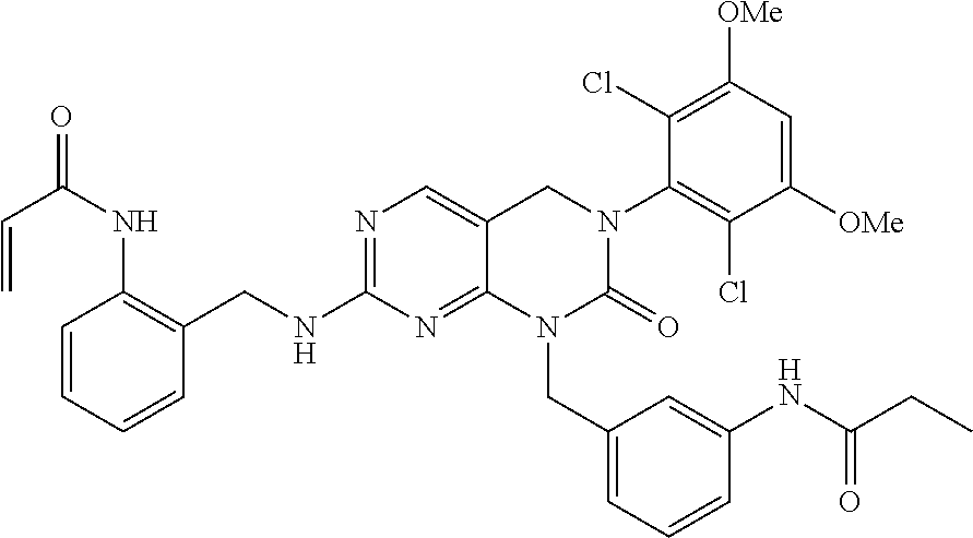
C1(NCC2=C(NC(=O)C=C)C=CC=C2)=NC=C2C(=N1)N(CC1=CC=CC(NC(CC)=O)=C1)C(=O)N(C1=C(Cl)C([OMe])=CC([OMe])=C1Cl)C2
